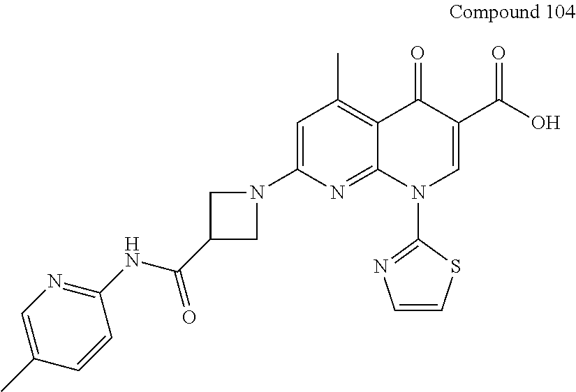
C1=C(N2CC(C(NC3=NC=C(C)C=C3)=O)C2)N=C2C(=C1C)C(=O)C(C(O)=O)=CN2C1=NC=CS1
